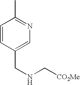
CC1=NC=C(CNC[CO2Me])C=C1
